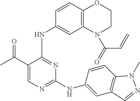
N(C1=NC=C(C(C)=O)C(NC2=CC3=C(C=C2)OCCN3C(=O)C=C)=N1)C1=CC2=C(C=C1)N(C)N=C2
